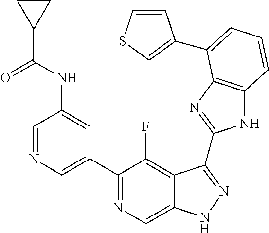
C1=NC=C(C2=NC=C3C(=C2F)C(C2=NC4=C(N2)C=CC=C4C2=CSC=C2)=NN3)C=C1NC(C1CC1)=O
